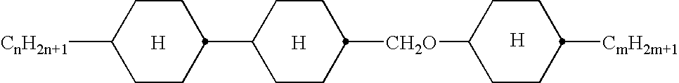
[H].C1CC([CnH2n+1])CCC1C1CCC([CH2O]C2CCC([CmH2m+1])CC2)CC1.[H].[H]
